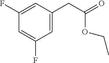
C1=C(F)C=C(F)C=C1CC(OCC)=O
